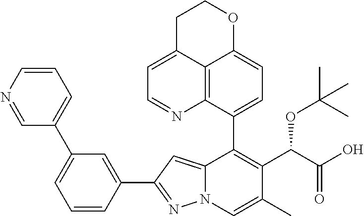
C1=CC(C2=NN3C(=C2)C(C2=CC=C4C5=C2N=CC=C5CCO4)=C(C(C(=O)O)OC(C)(C)C)C(C)=C3)=CC(C2=CC=CN=C2)=C1
